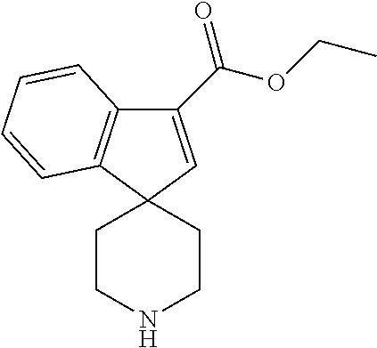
C12(CCNCC1)C=C(C(OCC)=O)C1=C2C=CC=C1
